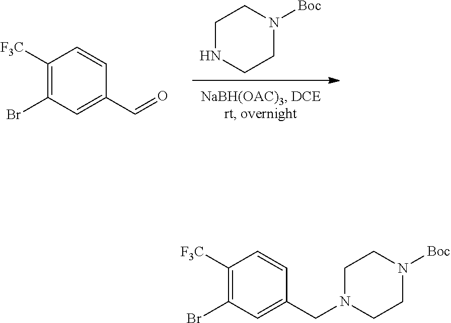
N1CCN([Boc])CC1.C1([F3C])=C(Br)C=C(C=O)C=C1.C1([F3C])=C(Br)C=C(CN2CCN([Boc])CC2)C=C1
